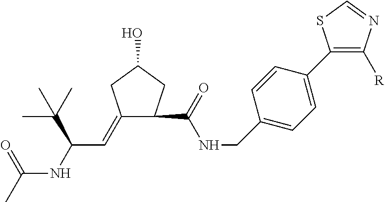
C1(=CC(NC(C)=O)C(C)(C)C)CC(O)CC1C(NCC1=CC=C(C2=C([R])N=CS2)C=C1)=O
